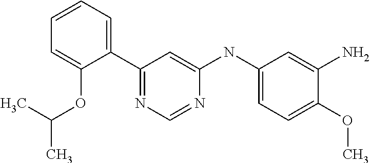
C1(C2=CC=CC=C2OC(C)C)=NC=NC(NC2=CC=C(OC)C(N)=C2)=C1
